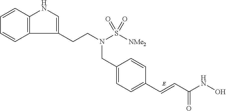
C1=CC2=C(C=C1)C(CCN(S([NMe2])(=O)=O)CC1=CC=C(C=CC(NO)=O)C=C1)=CN2
